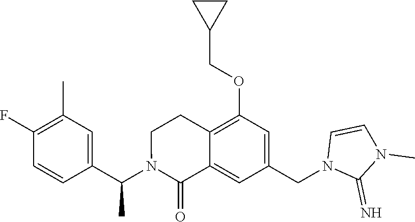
C1(C)=C(F)C=CC(C(N2C(=O)C3=CC(CN4C(=N)N(C)C=C4)=CC(OCC4CC4)=C3CC2)C)=C1
